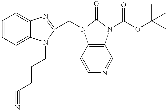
C1=CC=C2C(=C1)N=C(CN1C3=C(N(C(OC(C)(C)C)=O)C1=O)C=NC=C3)N2CCCC#N
